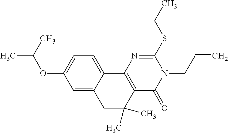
C1=C2C(=CC=C1OC(C)C)C1=C(C(C)(C)C2)C(=O)N(CC=C)C(SCC)=N1
